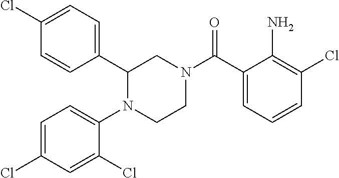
C1(C2=CC=C(Cl)C=C2)N(C2=CC=C(Cl)C=C2Cl)CCN(C(C2=CC=CC(Cl)=C2N)=O)C1
